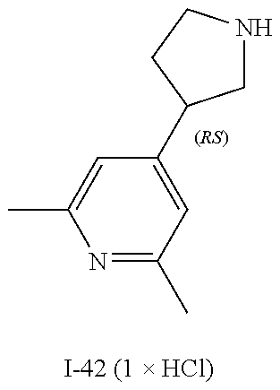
C1NCCC1C1=CC(C)=NC(C)=C1
